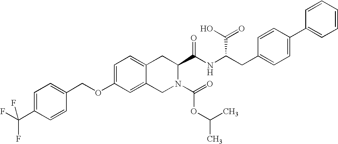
C12=CC=C(OCC3=CC=C(C(F)(F)F)C=C3)C=C1CN(C(=O)OC(C)C)C(C(NC(CC1=CC=C(C3=CC=CC=C3)C=C1)C(O)=O)=O)C2
